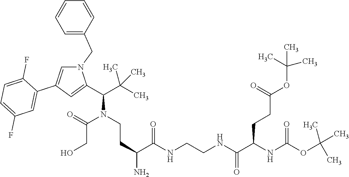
C(CO)(N(CCC(C(NCCNC(C(NC(OC(C)(C)C)=O)CCC(=O)OC(C)(C)C)=O)=O)N)C(C(C)(C)C)C1=CC(C2=CC(F)=CC=C2F)=CN1CC1=CC=CC=C1)=O
